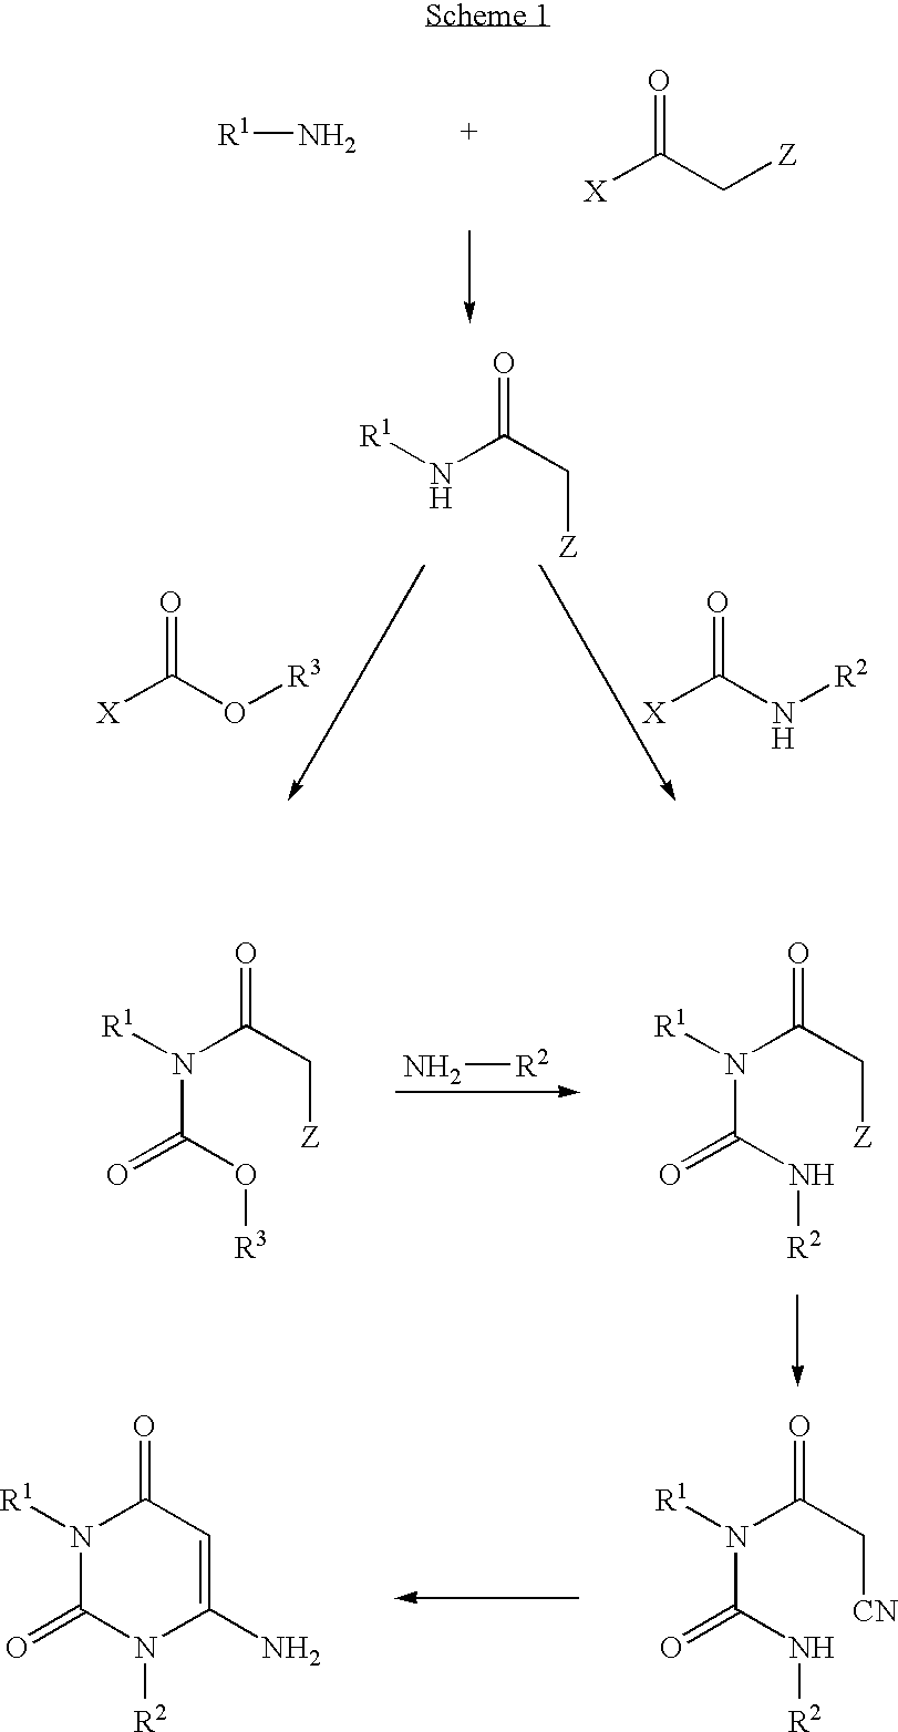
[R1]N.[X]C(C[Z])=O.[R1]NC(C[Z])=O.[X]C(O[R3])=O.[X]C(N[R2])=O.N[R2].[R1]N(C(C[Z])=O)C(=O)O[R3].[R1]N(C(C[Z])=O)C(=O)N[R2].[R1]N(C(C[CN])=O)C(=O)N[R2].[R1]N1C(=O)C=C(N)N([R2])C1=O
